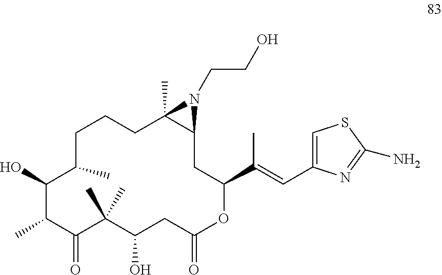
C1CC(C)C(O)C(C)C(=O)C(C)(C)C(O)CC(=O)OC(C(=CC2=CSC(N)=N2)C)CC2C(C)(C1)N2CCO
